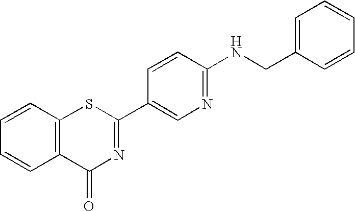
C1=CC2=C(C=C1)C(=O)N=C(C1=CN=C(NCC3=CC=CC=C3)C=C1)S2
